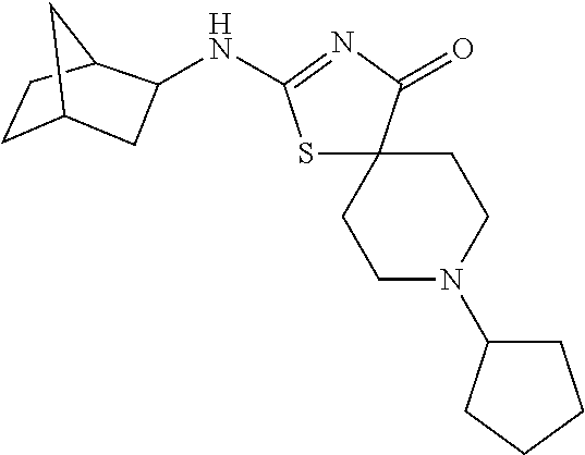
N(C1CC2CCC1C2)C1=NC(=O)C2(S1)CCN(C1CCCC1)CC2
